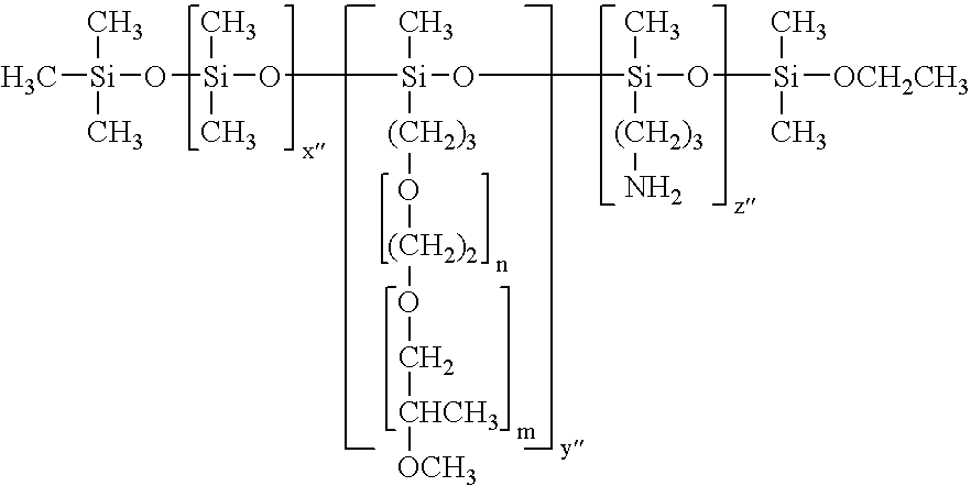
C[Si](C)(C)O[Si](C)(C)O[Si](C)([(CH2)3]O[(CH2)2]OC[CHCH3][OCH3])O[Si](C)(O[Si](C)(C)[OCH2CH3])[(CH2)3]N
